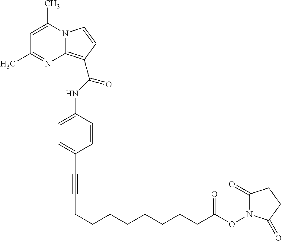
C1(C#CCCCCCCCCC(ON2C(=O)CCC2=O)=O)=CC=C(NC(=O)C2=C3N(C=C2)C(C)=CC(C)=N3)C=C1
